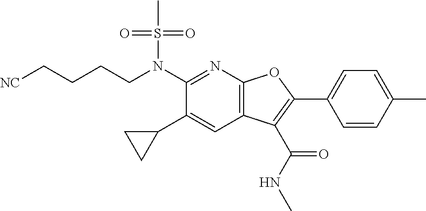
N(C1=NC2=C(C=C1C1CC1)C(C(NC)=O)=C(C1=CC=C(C)C=C1)O2)(S(C)(=O)=O)CCCC[NC]
